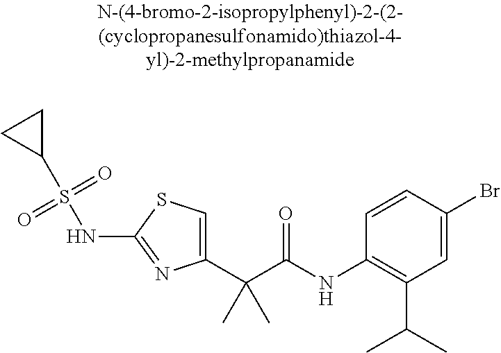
C1(C(C(NC2=C(C(C)C)C=C(Br)C=C2)=O)(C)C)=CSC(NS(C2CC2)(=O)=O)=N1
